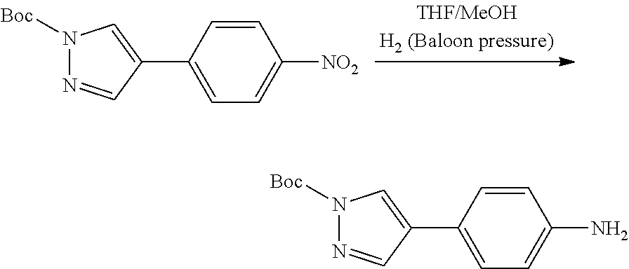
C1=CC(C2=CN([Boc])N=C2)=CC=C1[NO2].C1=CC(C2=CN([Boc])N=C2)=CC=C1N
